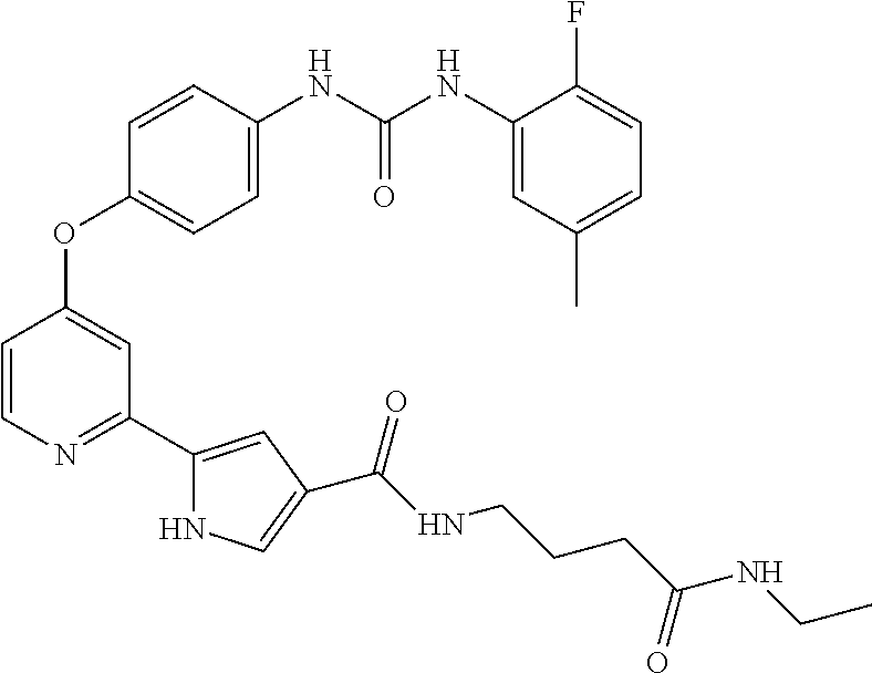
C1=CN=C(C2=CC(C(NCCCC(NCC)=O)=O)=CN2)C=C1OC1=CC=C(NC(NC2=CC(C)=CC=C2F)=O)C=C1
